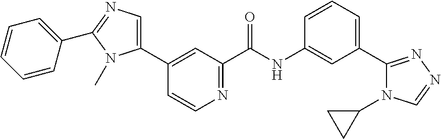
C1(C2=CC(C(NC3=CC(C4=NN=CN4C4CC4)=CC=C3)=O)=NC=C2)=CN=C(C2=CC=CC=C2)N1C
